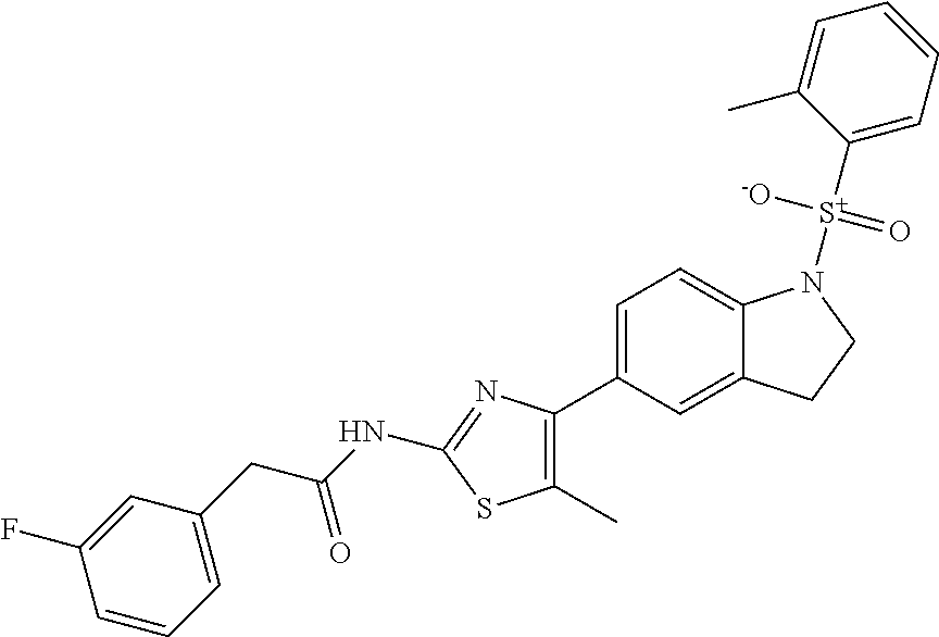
C1=C(C2=C(C)SC(NC(CC3=CC=CC(F)=C3)=O)=N2)C=C2C(=C1)N([S+](C1=CC=CC=C1C)([-O])=O)CC2
